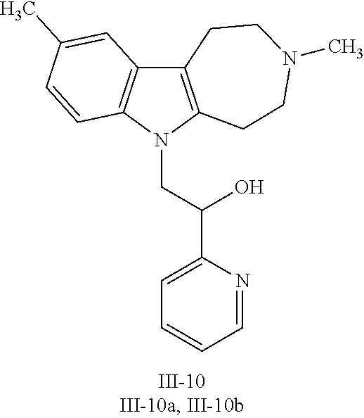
N1(CC(C2=CC=CC=N2)O)C2=C(C3=C1C=CC(C)=C3)CCN(C)CC2
